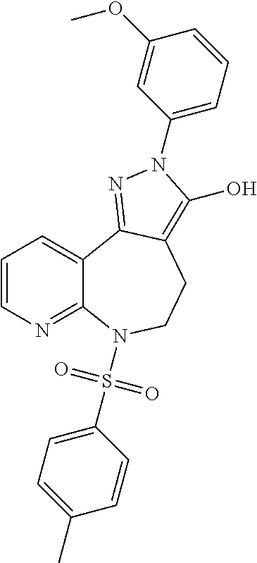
C1=CN=C2C(=C1)C1=NN(C3=CC=CC(OC)=C3)C(O)=C1CCN2S(C1=CC=C(C)C=C1)(=O)=O
